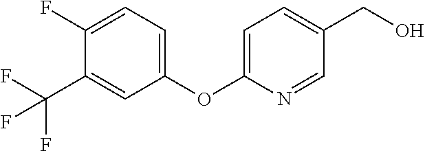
C1=C(OC2=CC=C(F)C(C(F)(F)F)=C2)N=CC(CO)=C1
